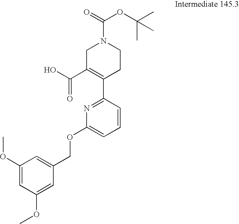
C1(OC)=CC(OC)=CC(COC2=CC=CC(C3=C(C(O)=O)CN(C(OC(C)(C)C)=O)CC3)=N2)=C1
